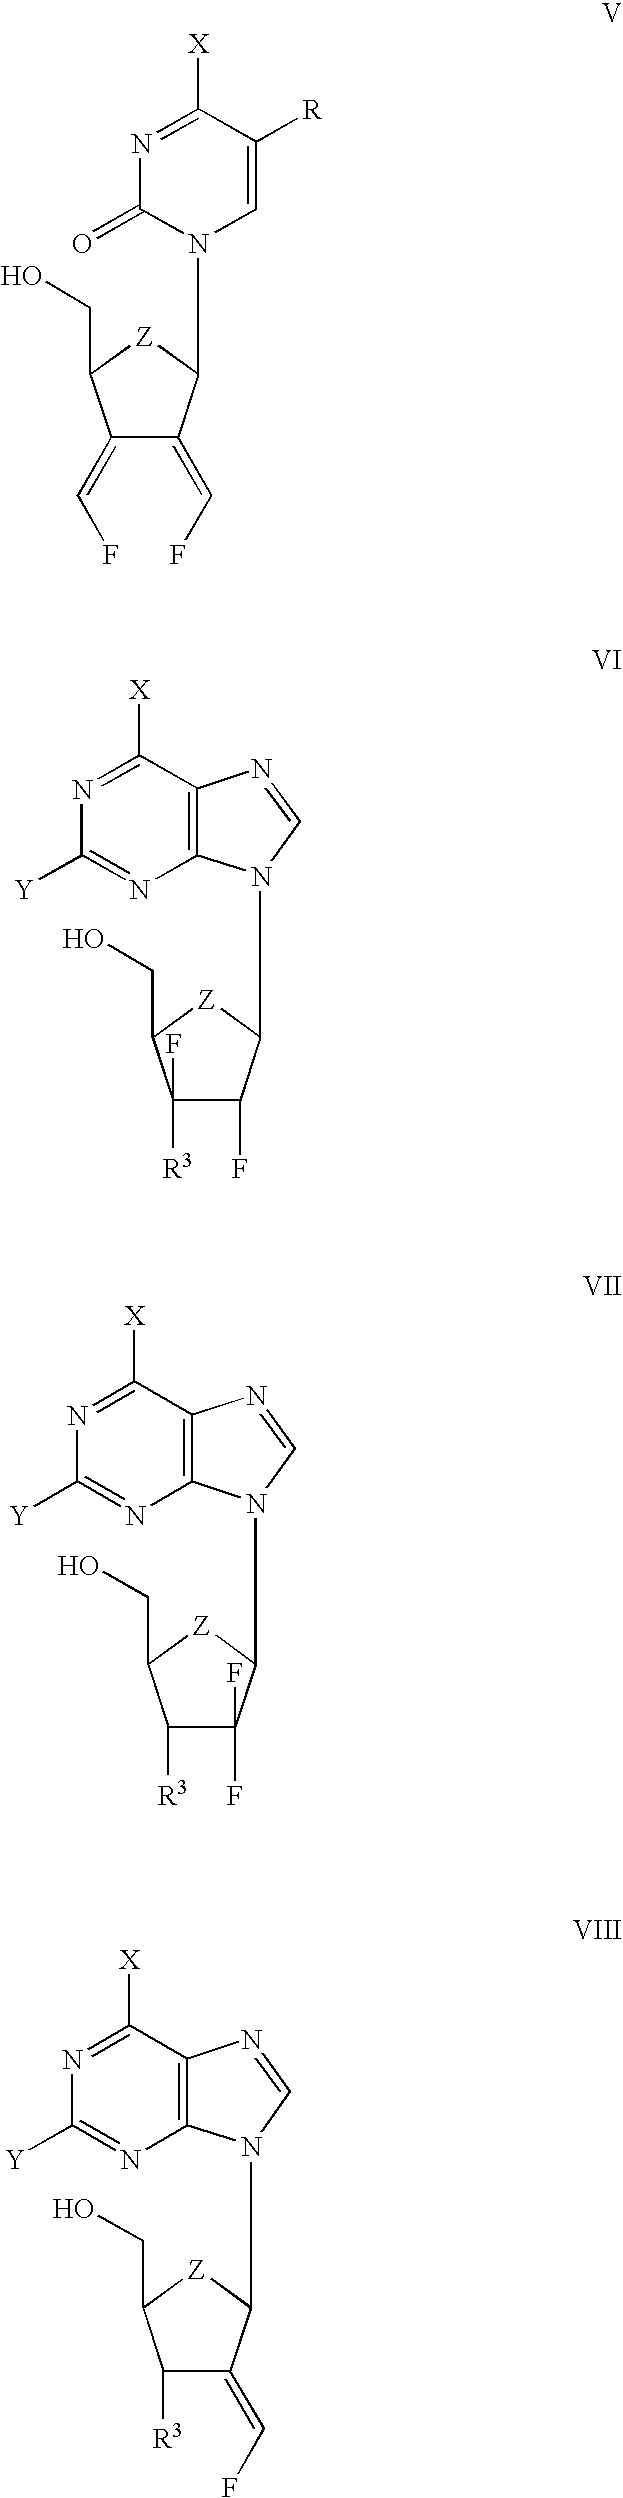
C1(=CF)C(=CF)C(N2C=C([R])C([X])=NC2=O)[Z]C1CO.C1([R3])(F)C(F)C(N2C3=C(N=C2)C([X])=NC([Y])=N3)[Z]C1CO.C1([R3])C(F)(F)C(N2C3=C(N=C2)C([X])=NC([Y])=N3)[Z]C1CO.C1([R3])C(=CF)C(N2C3=C(N=C2)C([X])=NC([Y])=N3)[Z]C1CO
